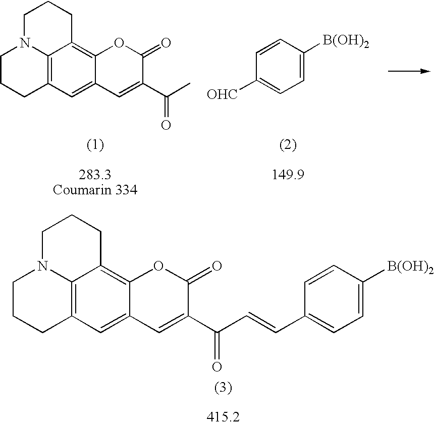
C12=C3C=C4C(=C1CCCN2CCC3)OC(=O)C(C(C)=O)=C4.C1([OHC])=CC=C([B(OH)2])C=C1.C(C1=CC=C([B(OH)2])C=C1)=CC(C1=CC2=CC3=C4C(=C2OC1=O)CCCN4CCC3)=O
